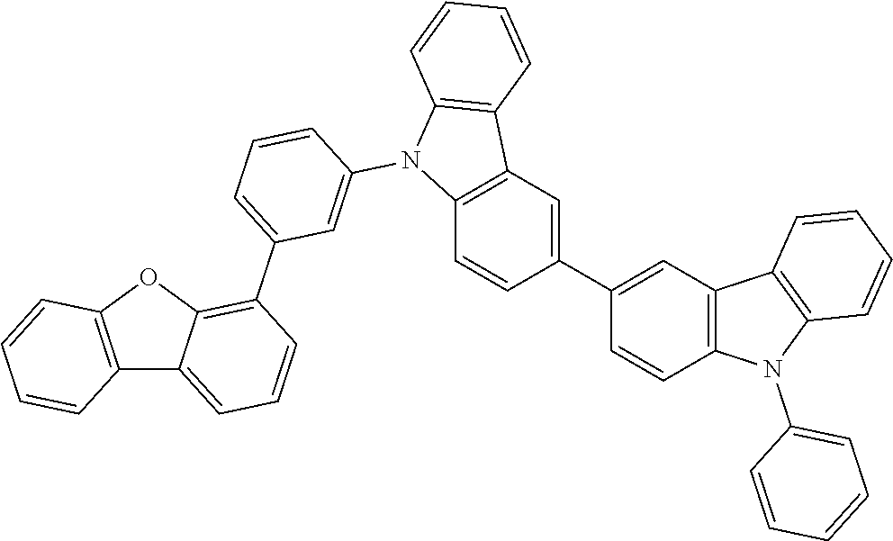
C12=C(OC3=C(C4=CC=CC(N5C6=C(C7=C5C=CC=C7)C=C(C5=CC7=C(C=C5)N(C5=CC=CC=C5)C5=C7C=CC=C5)C=C6)=C4)C=CC=C13)C=CC=C2
